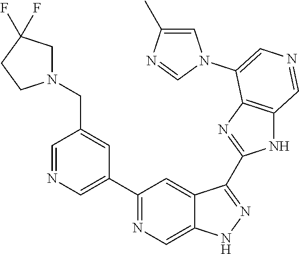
C1(C2=CN=CC(CN3CC(F)(F)CC3)=C2)=NC=C2C(=C1)C(C1=NC3=C(N1)C=NC=C3N1C=C(C)N=C1)=NN2
